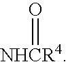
[NHCR4]=O
